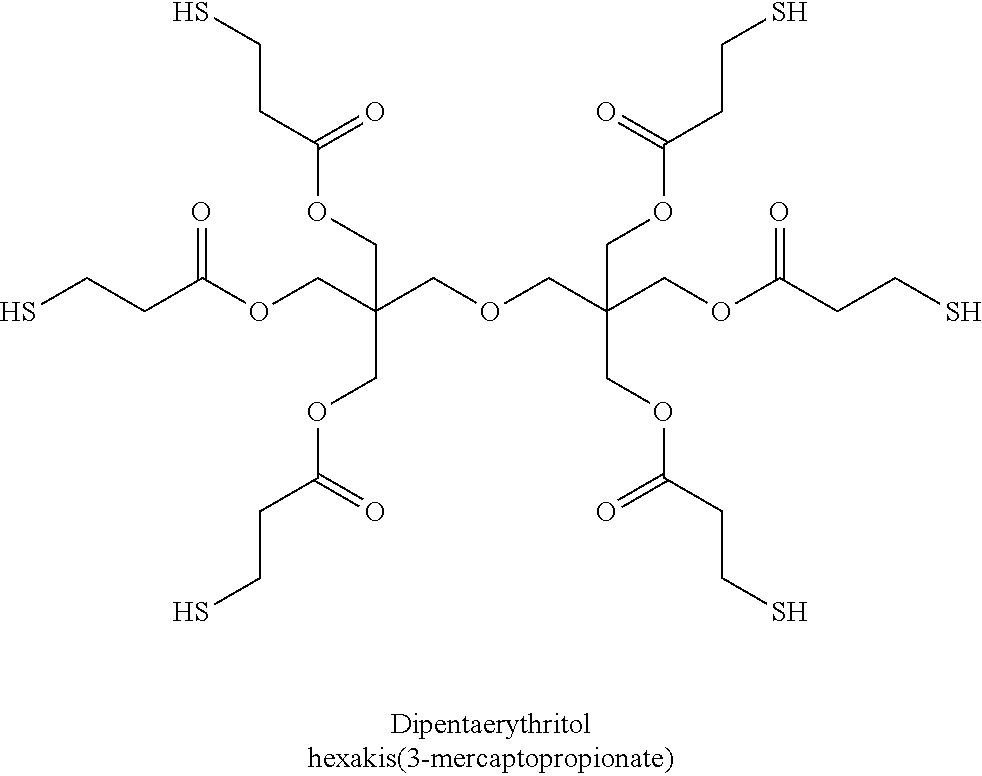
C(CC(OCC(COCC(COC(=O)CCS)(COC(=O)CCS)COC(=O)CCS)(COC(=O)CCS)COC(CCS)=O)=O)S
